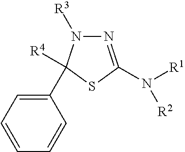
N1=C(N([R1])[R2])SC([R4])(C2=CC=CC=C2)N1[R3]
